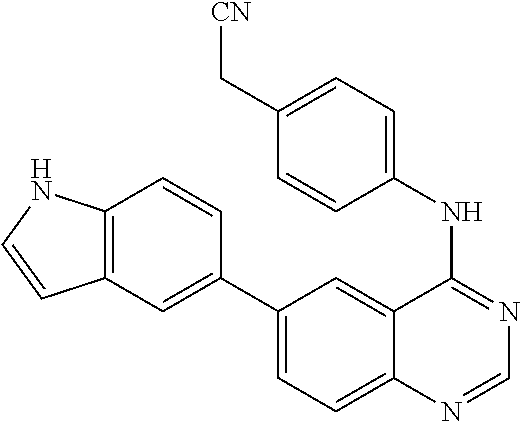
C1(C2=CC3=C(C=C2)NC=C3)=CC=C2C(=C1)C(NC1=CC=C(C[CN])C=C1)=NC=N2
